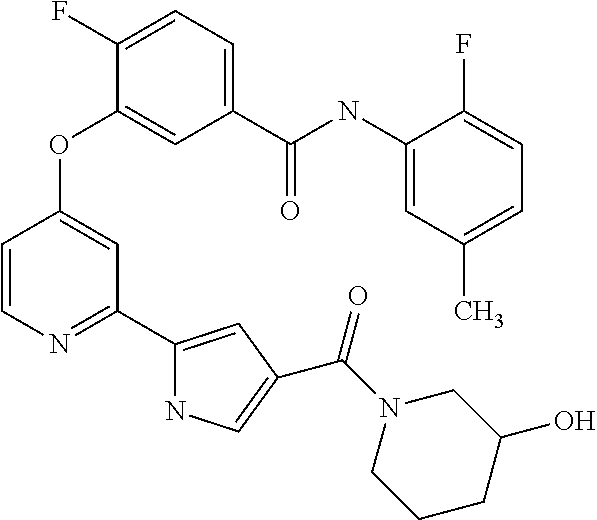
C1=CN=C(C2=CC(C(=O)N3CC(O)CCC3)=CN2)C=C1OC1=CC(C(NC2=CC(C)=CC=C2F)=O)=CC=C1F
